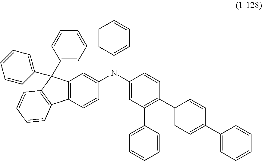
C1=CC=C(N(C2=CC(C3=CC=CC=C3)=C(C3=CC=C(C4=CC=CC=C4)C=C3)C=C2)C2=CC3=C(C=C2)C2=C(C3(C3=CC=CC=C3)C3=CC=CC=C3)C=CC=C2)C=C1
